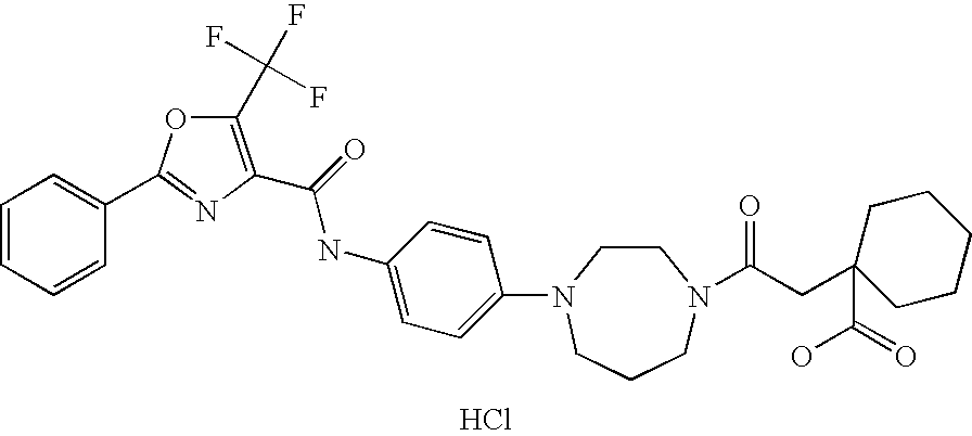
Cl.C1=CC=CC(C2=NC(C(=O)NC3=CC=C(N4CCN(C(CC5(C(=O)O)CCCCC5)=O)CCC4)C=C3)=C(C(F)(F)F)O2)=C1
